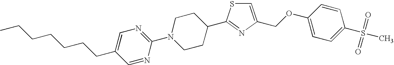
C1=C(COC2=CC=C(S(=O)(=O)C)C=C2)N=C(C2CCN(C3=NC=C(CCCCCCC)C=N3)CC2)S1
